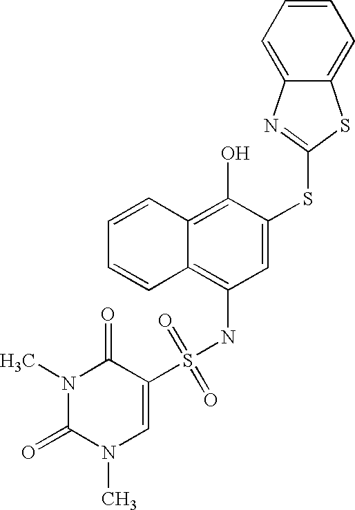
C1=CC=CC2=C(O)C(SC3=NC4=CC=CC=C4S3)=CC(NS(C3=CN(C)C(=O)N(C)C3=O)(=O)=O)=C12
